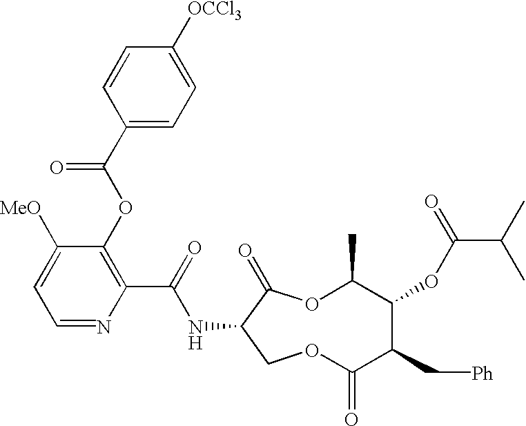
N(C(C1=C(OC(C2=CC=C([OCCl3])C=C2)=O)C([MeO])=CC=N1)=O)C1C(=O)OC(C)C(OC(C(C)C)=O)C(C[Ph])C(=O)OC1
